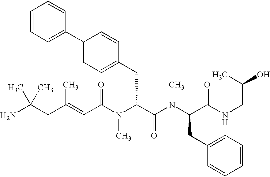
C(C(N(C(C(=O)N(C)C(CC1=CC=CC=C1)C(=O)NCC(C)O)CC1=CC=C(C2=CC=CC=C2)C=C1)C)=O)=C(CC(N)(C)C)C
